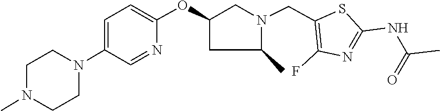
C1CN(C)CCN1C1=CC=C(OC2CC(C)N(CC3=C(F)N=C(NC(=O)C)S3)C2)N=C1
